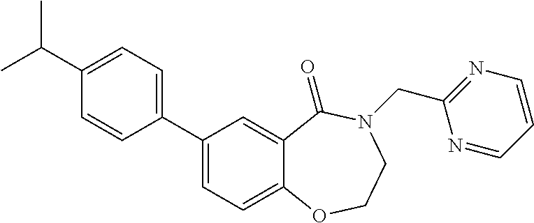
C1(C2=CC=C(C(C)C)C=C2)=CC=C2C(=C1)C(=O)N(CC1=NC=CC=N1)CCO2
